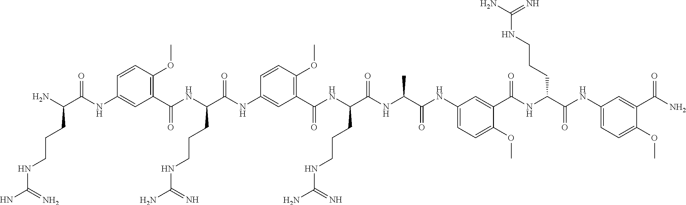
C(C(NC1=CC(C(NC(C(NC(C(NC2=CC=C(OC)C(C(NC(C(NC3=CC=C(OC)C(C(N)=O)=C3)=O)CCCNC(N)=N)=O)=C2)=O)C)=O)CCCNC(N)=N)=O)=C(OC)C=C1)=O)(NC(C1=C(OC)C=CC(NC(=O)C(N)CCCNC(N)=N)=C1)=O)CCCNC(N)=N
